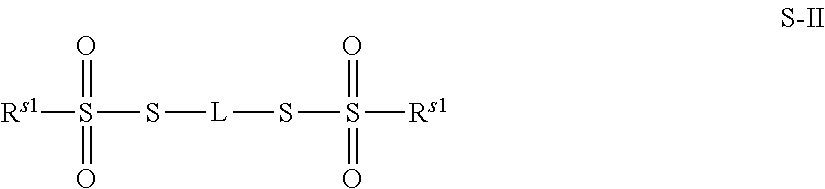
[Rs1]S(=O)(=O)S[L]SS([Rs1])(=O)=O
